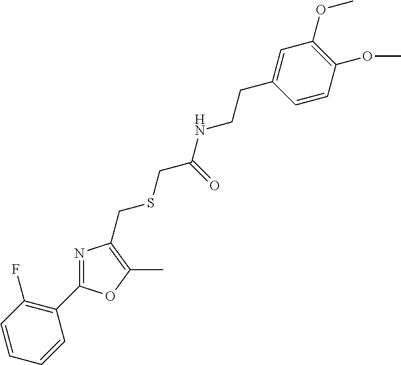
C1=CC(F)=C(C2=NC(CSCC(NCCC3=CC(OC)=C(OC)C=C3)=O)=C(C)O2)C=C1
